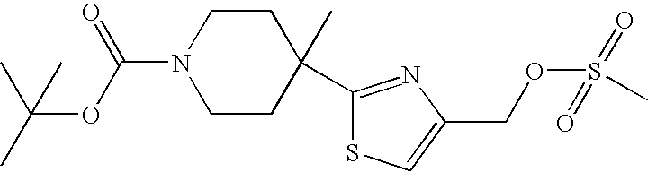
N1(C(OC(C)(C)C)=O)CCC(C)(C2=NC(COS(=O)(=O)C)=CS2)CC1
